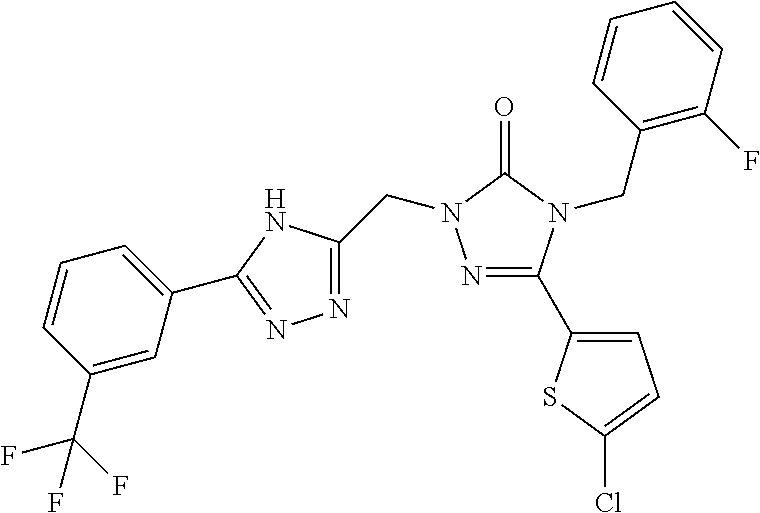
N1=C(C2=CC=C(Cl)S2)N(CC2=C(F)C=CC=C2)C(=O)N1CC1=NN=C(C2=CC=CC(C(F)(F)F)=C2)N1
